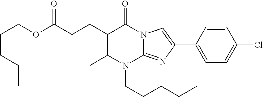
CC1=C(CCC(OCCCCC)=O)C(=O)N2C(=NC(C3=CC=C(Cl)C=C3)=C2)N1CCCCC
